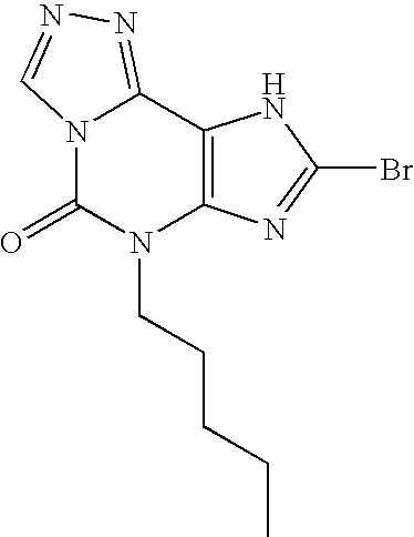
N12C(=O)N(CCCCC)C3=C(C1=NN=C2)NC(Br)=N3
